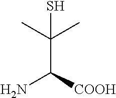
CC(C)(C([COOH])N)S
